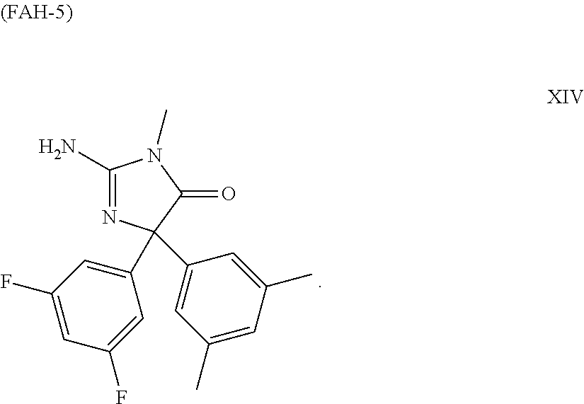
C1(N)=NC(C2=CC(F)=CC(F)=C2)(C2=CC(C)=CC(C)=C2)C(=O)N1C
